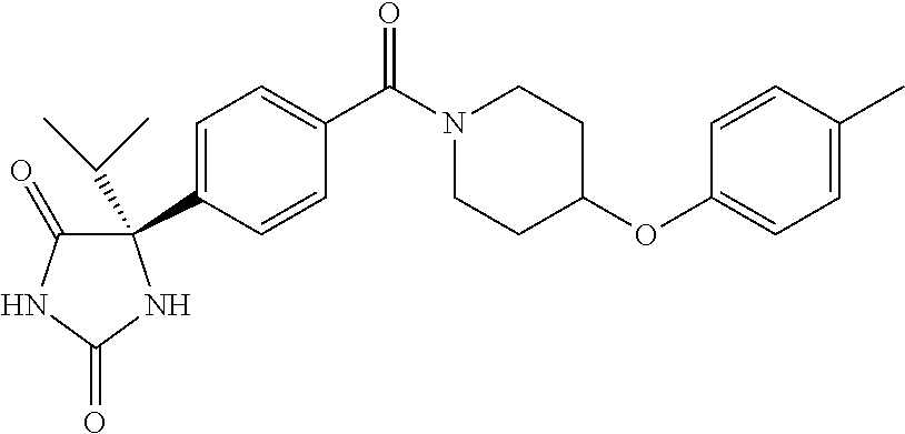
C1=C(C2(C(C)C)C(=O)NC(=O)N2)C=CC(C(N2CCC(OC3=CC=C(C)C=C3)CC2)=O)=C1
